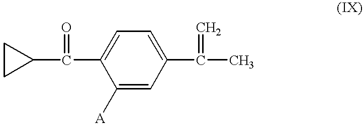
C1CC1C(C1=CC=C(C(C)=C)C=C1[A])=O
